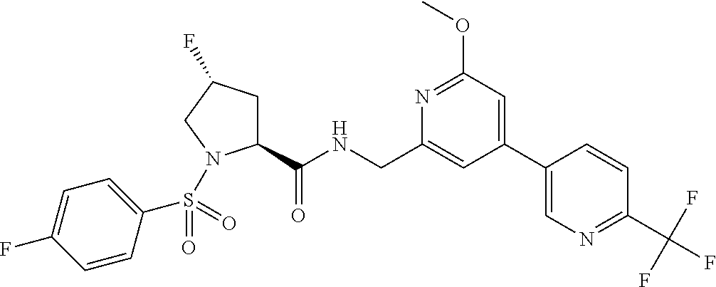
C1(C(NCC2=CC(C3=CN=C(C(F)(F)F)C=C3)=CC(OC)=N2)=O)CC(F)CN1S(C1=CC=C(F)C=C1)(=O)=O
